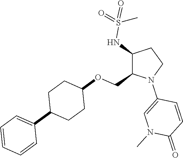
C1(NS(=O)(=O)C)C(COC2CCC(C3=CC=CC=C3)CC2)N(C2=CN(C)C(=O)C=C2)CC1
